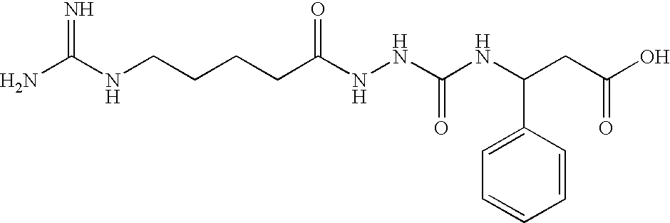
NC(NCCCCC(NNC(NC(CC(O)=O)C1=CC=CC=C1)=O)=O)=N
